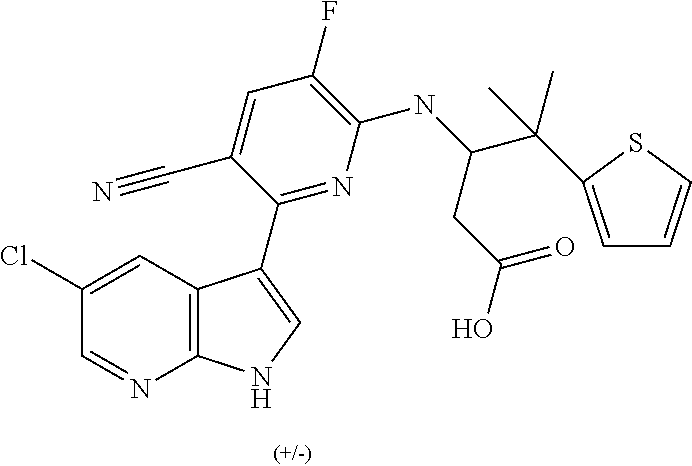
C12=C(C=C(Cl)C=N1)C(C1=NC(NC(CC(=O)O)C(C)(C)C3=CC=CS3)=C(F)C=C1C#N)=CN2
